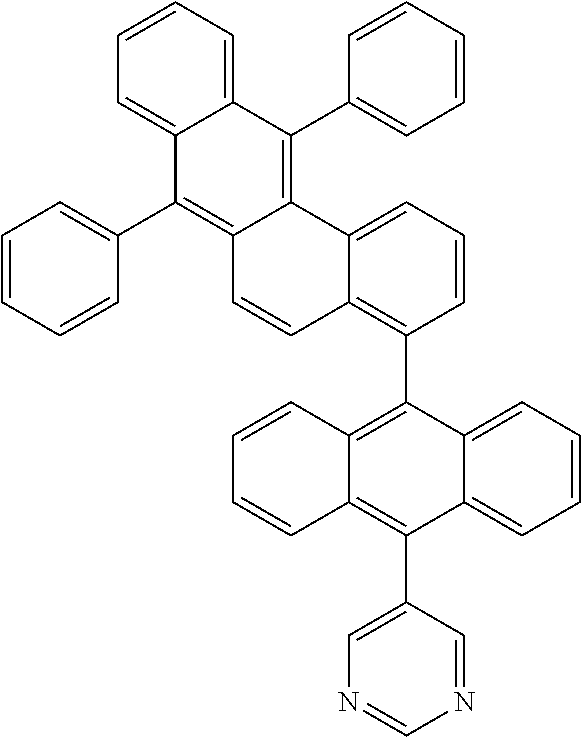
C1=CC=C2C(=C1)C(C1=CC=CC=C1)=C1C(=C2C2=CC=CC=C2)C=CC2=C(C3=C4C(=C(C5=CN=CN=C5)C5=CC=CC=C35)C=CC=C4)C=CC=C12
